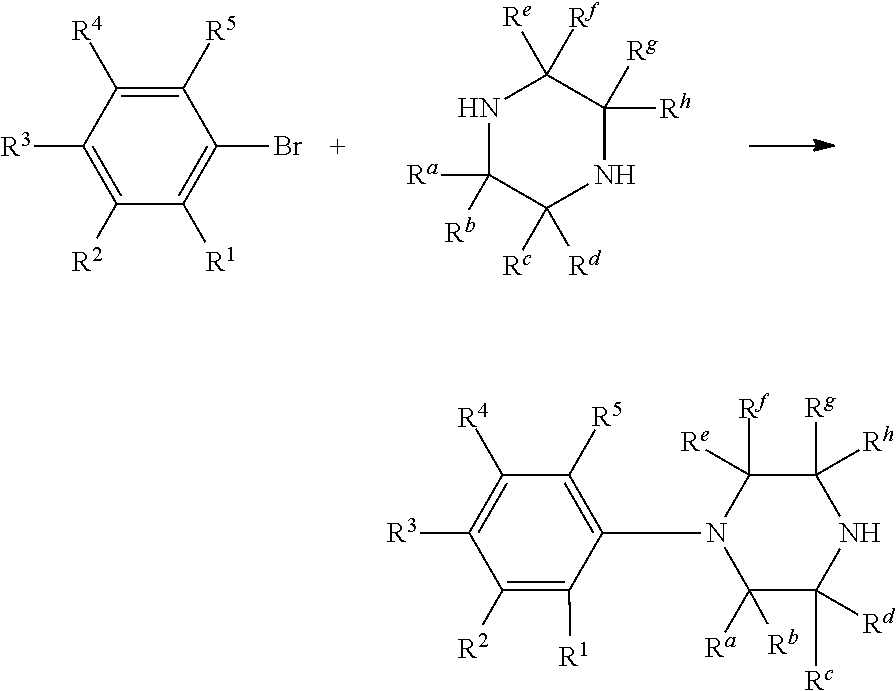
C1([R2])=C([R3])C([R4])=C([R5])C(Br)=C1[R1].N1C([Ra])([Rb])C([Rc])([Rd])NC([Rh])([Rg])C1([Re])[Rf].C1([R2])=C([R1])C(N2C([Ra])([Rb])C([Rc])([Rd])NC([Rg])([Rh])C2([Rf])[Re])=C([R5])C([R4])=C1[R3]
